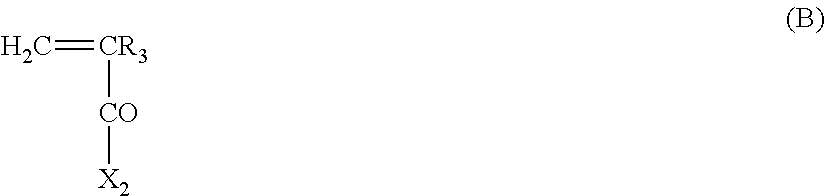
[CR3](=C)[CO][X2]
